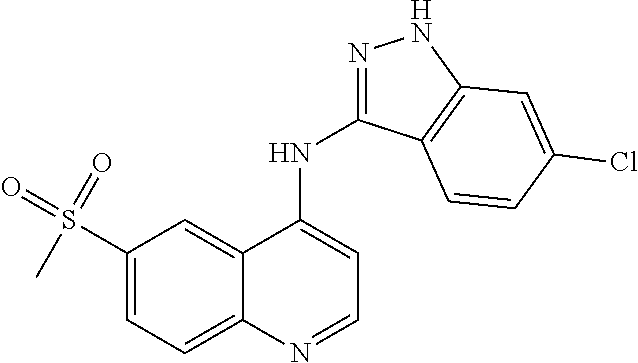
S(C1=CC=C2C(=C1)C(NC1=NNC3=C1C=CC(Cl)=C3)=CC=N2)(=O)(=O)C
